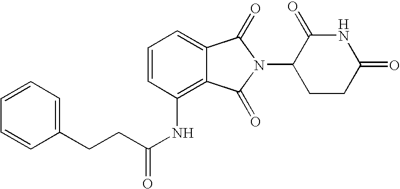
C1=C2C(=C(NC(=O)CCC3=CC=CC=C3)C=C1)C(=O)N(C1CCC(=O)NC1=O)C2=O
